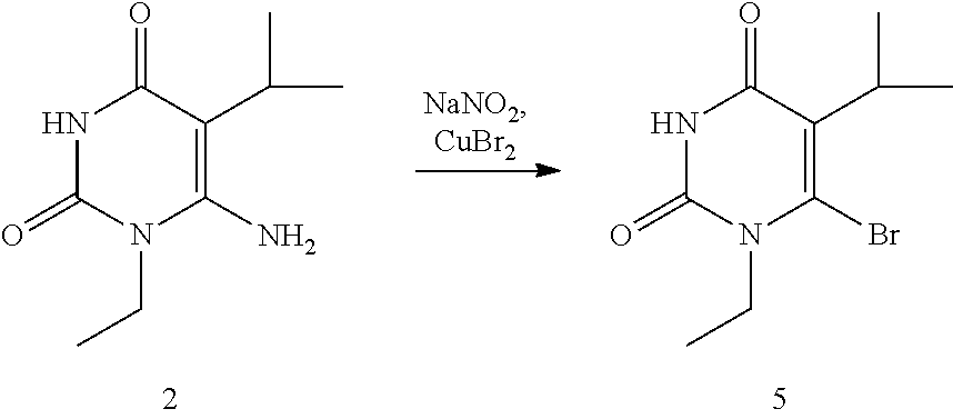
N1C(=O)N(CC)C(N)=C(C(C)C)C1=O.N1C(=O)N(CC)C(Br)=C(C(C)C)C1=O
